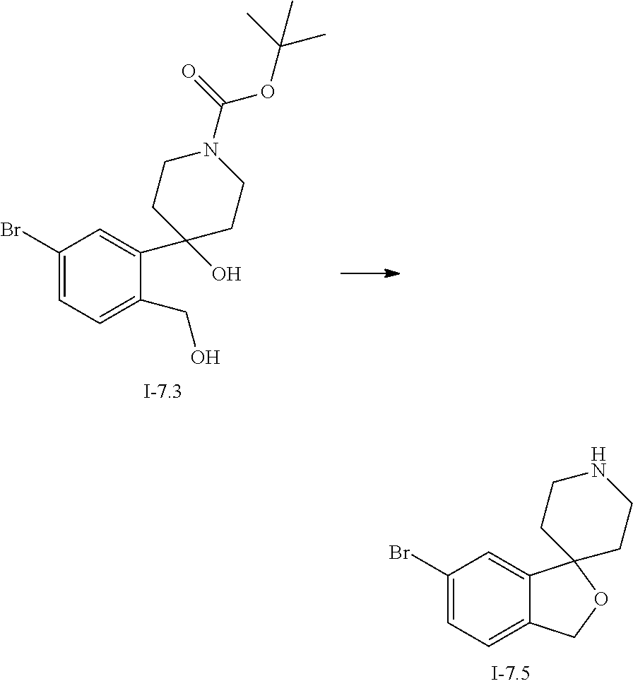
C1(Br)=CC=C(CO)C(C2(O)CCN(C(=O)OC(C)(C)C)CC2)=C1.C1(Br)=CC=C2C(=C1)C1(OC2)CCNCC1
